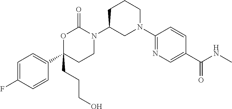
C1=C(F)C=CC(C2(CCCO)CCN(C3CN(C4=NC=C(C(NC)=O)C=C4)CCC3)C(=O)O2)=C1
